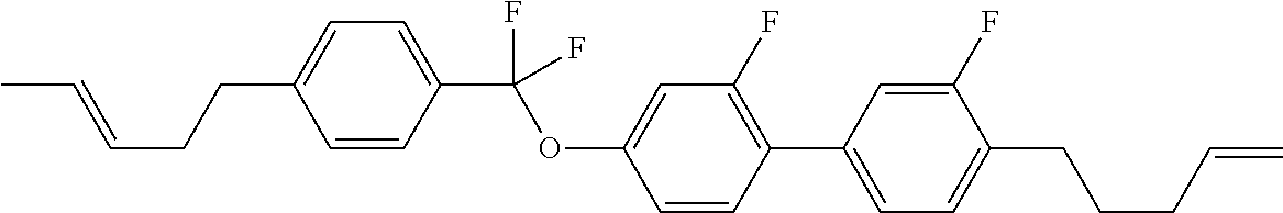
C1=CC(C(OC2=CC(F)=C(C3=CC=C(CCCC=C)C(F)=C3)C=C2)(F)F)=CC=C1CCC=CC
